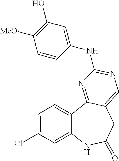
C1=C(Cl)C=C2C(=C1)C1=NC(NC3=CC(O)=C([MeO])C=C3)=NC=C1CC(=O)N2
